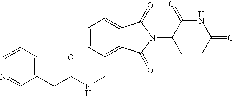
C(C1=C2C(=CC=C1)C(=O)N(C1CCC(=O)NC1=O)C2=O)NC(CC1=CC=CN=C1)=O
